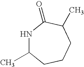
N1C(C)CCCC(C)C1=O
